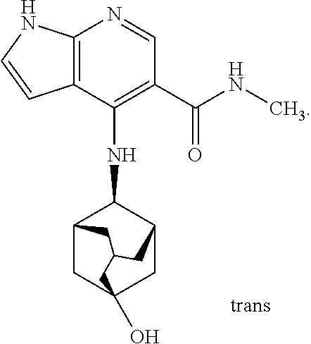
C12=C(C(NC3C4CC5(O)CC3CC(C4)C5)=C(C(NC)=O)C=N1)C=CN2
